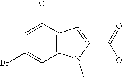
C12=C(C(Cl)=CC(Br)=C1)C=C(C(=O)OC)N2C
